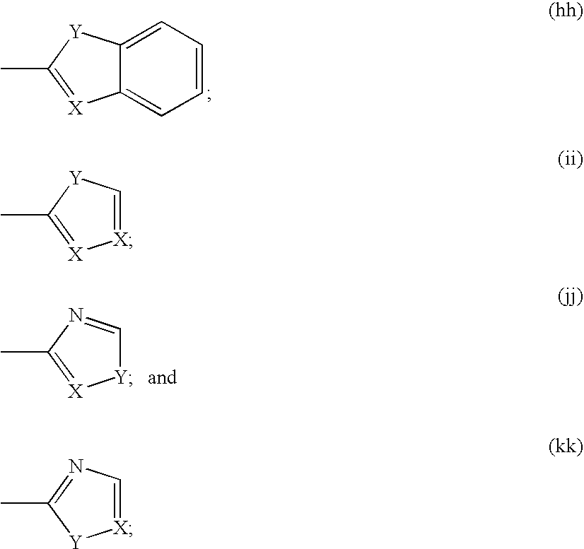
C12=CC=CC=C1[Y]C(C)=[X]2.[Y]1C=NC(C)=[X]1.[X]1=C[Y]C(C)=[X]1.[X]1=CN=C(C)[Y]1
